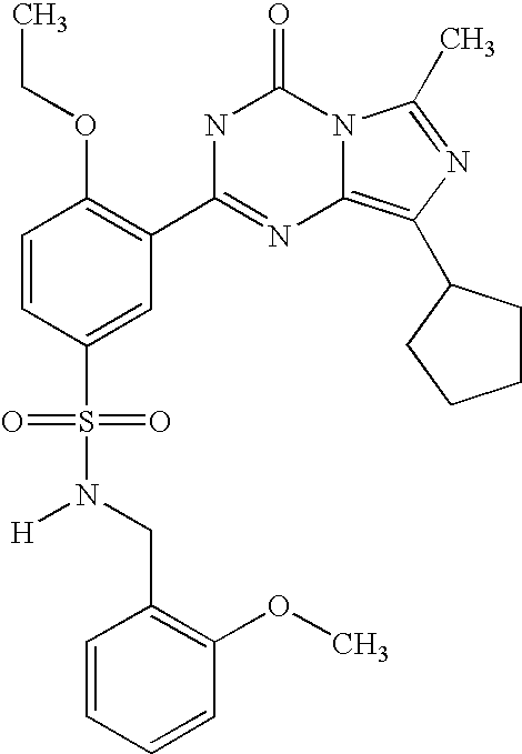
C1=CC(S(N([H])CC2=C(OC)C=CC=C2)(=O)=O)=CC(C2=NC3=C(C4CCCC4)N=C(C)N3C(=O)N2)=C1OCC
